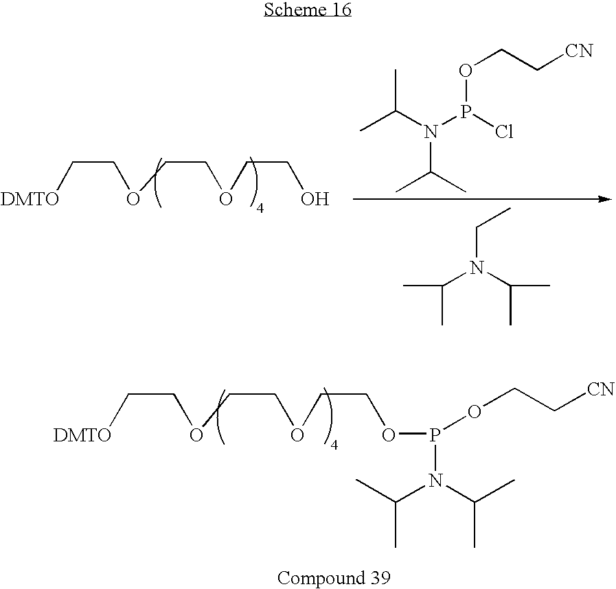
[CN]CCOP(Cl)N(C(C)C)C(C)C.CC(C)N(C(C)C)CC.[DMTO]CCOCCOCCO.[DMTO]CCOCCOCCOP(N(C(C)C)C(C)C)OCC[CN]
